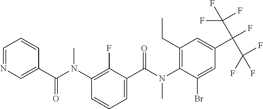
C1=C(Br)C(N(C(C2=CC=CC(N(C(C3=CN=CC=C3)=O)C)=C2F)=O)C)=C(CC)C=C1C(F)(C(F)(F)F)C(F)(F)F
